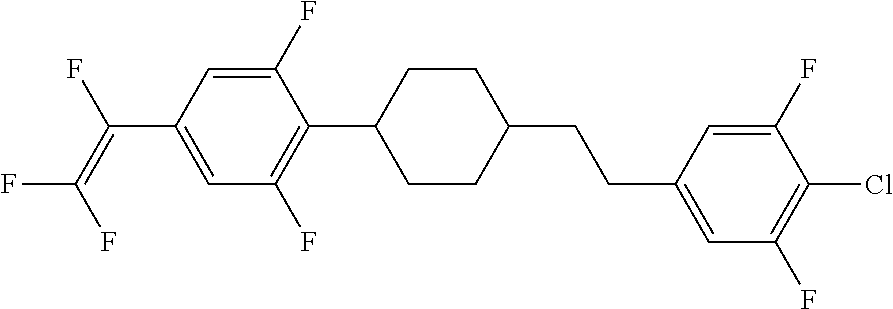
C(C1=CC(F)=C(C2CCC(CCC3=CC(F)=C(Cl)C(F)=C3)CC2)C(F)=C1)(=C(F)F)F
